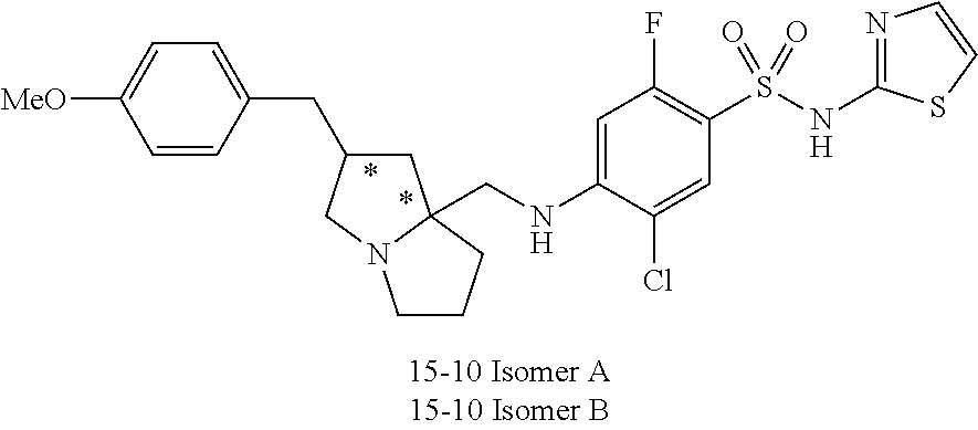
S(C1=C(F)C=C(NCC23CCCN2CC(CC2=CC=C([MeO])C=C2)C3)C(Cl)=C1)(=O)(=O)NC1=NC=CS1
